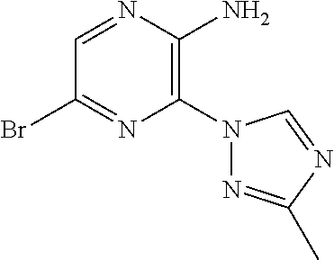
C1(Br)=NC(N2N=C(C)N=C2)=C(N)N=C1
